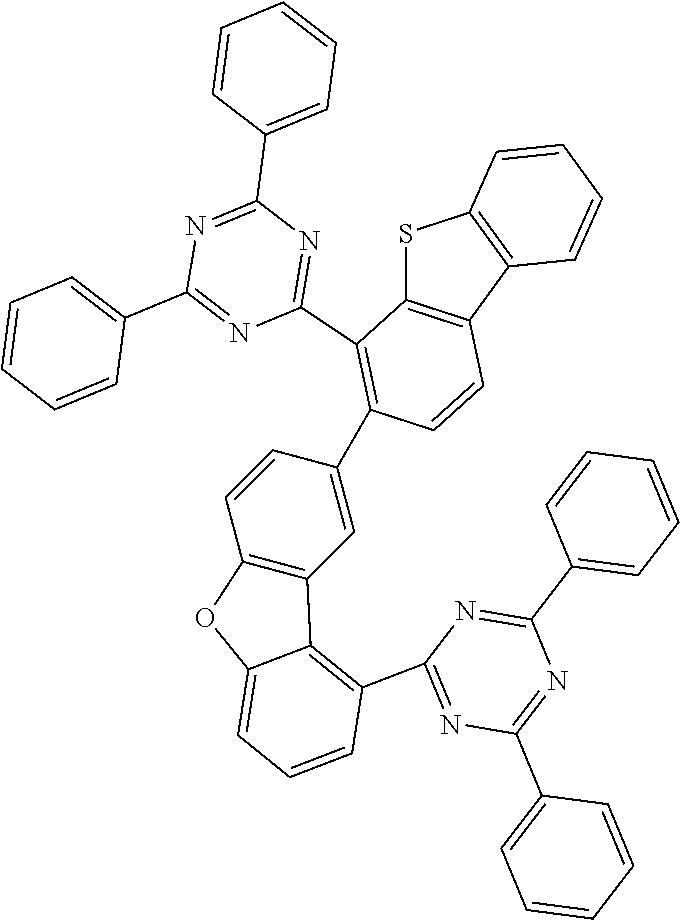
S1C2=C(C3=C1C=CC=C3)C=CC(C1=CC3=C(C=C1)OC1=CC=CC(C4=NC(C5=CC=CC=C5)=NC(C5=CC=CC=C5)=N4)=C31)=C2C1=NC(C2=CC=CC=C2)=NC(C2=CC=CC=C2)=N1
